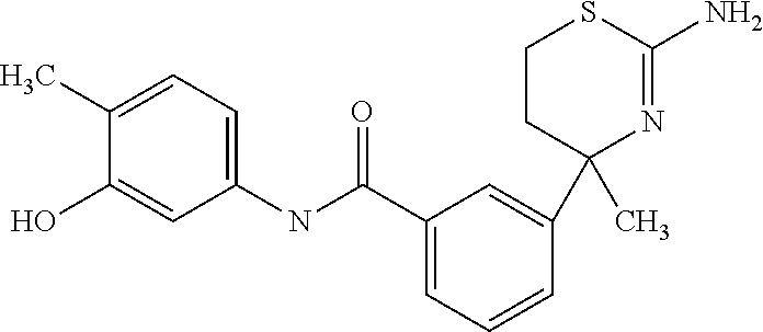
C1(NC(C2=CC=CC(C3(C)N=C(N)SCC3)=C2)=O)=CC=C(C)C(O)=C1
